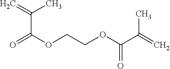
C(C(=O)OCCOC(=O)C(C)=C)(C)=C
